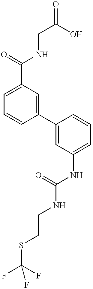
C1(C(=O)NCC(O)=O)=CC=CC(C2=CC(NC(NCCSC(F)(F)F)=O)=CC=C2)=C1
